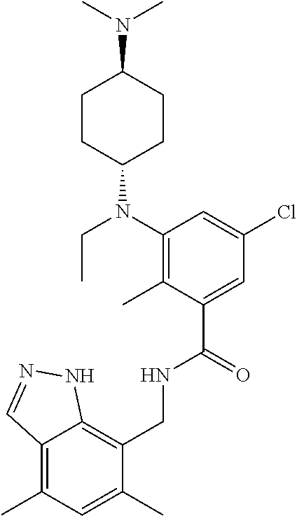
C1(CNC(C2=CC(Cl)=CC(N(C3CCC(N(C)C)CC3)CC)=C2C)=O)=C2C(=C(C)C=C1C)C=NN2
